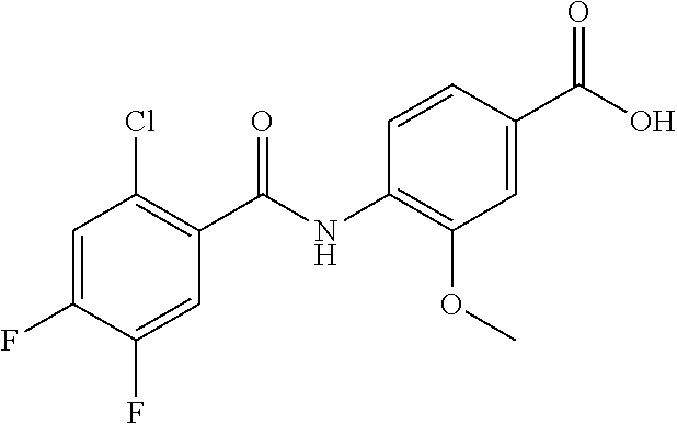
C1=C(F)C(F)=CC(C(NC2=C(OC)C=C(C(O)=O)C=C2)=O)=C1Cl
